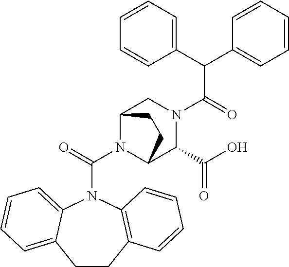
N1(C(N2C3C(C(O)=O)N(C(C(C4=CC=CC=C4)C4=CC=CC=C4)=O)CC2CC3)=O)C2=CC=CC=C2CCC2=C1C=CC=C2
